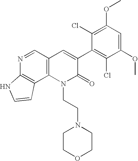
N1=CC2=C(C3=C1NC=C3)N(CCN1CCOCC1)C(=O)C(C1=C(Cl)C(OC)=CC(OC)=C1Cl)=C2
